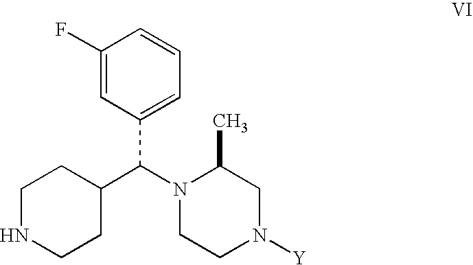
N1(C(C2CCNCC2)C2=CC=CC(F)=C2)CCN([Y])CC1C
